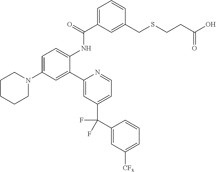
C1=C(C(=O)NC2=CC=C(N3CCCCC3)C=C2C2=CC(C(C3=CC([CF3])=CC=C3)(F)F)=CC=N2)C=C(CSCCC(O)=O)C=C1
